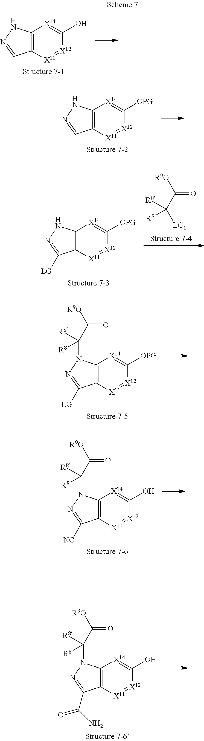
C12=C([X14]=C(O)[X12]=[X11]1)NN=C2.C12=C([X14]=C([OPG])[X12]=[X11]1)NN=C2.[R9O]C(C([LG1])([R8])[R8])=O.C12=C([X14]=C([OPG])[X12]=[X11]1)NN=C2[LG].C12=C([X14]=C([OPG])[X12]=[X11]1)N(C(C([R9O])=O)([R8])[R8])N=C2[LG].C12=C([X14]=C(O)[X12]=[X11]1)N(C(C([R9O])=O)([R8])[R8])N=C2[NC].C12=C([X14]=C(O)[X12]=[X11]1)N(C(C([R9O])=O)([R8])[R8])N=C2C(N)=O
